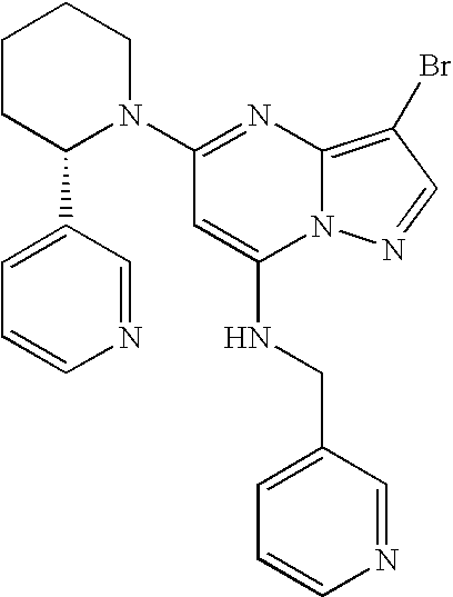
C1(N2C(C3=CC=CN=C3)CCCC2)=NC2=C(Br)C=NN2C(NCC2=CC=CN=C2)=C1
